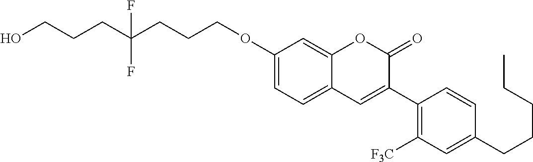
OCCCC(CCCOC1=CC=C2C(=C1)OC(=O)C(C1=C([F3C])C=C(CCCCC)C=C1)=C2)(F)F
